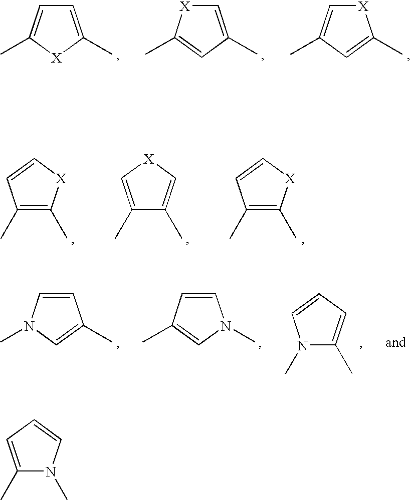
C1=C(C)[X]C(C)=C1.C1=C(C)C=C(C)[X]1.C1=C(C)C=C(C)[X]1.C1(C)=C(C)C=C[X]1.C1(C)=C[X]C=C1C.C1(C)=C(C)[X]C=C1.C1=CN(C)C=C1C.C1=CN(C)C=C1C.N1(C)C(C)=CC=C1.N1(C)C(C)=CC=C1
